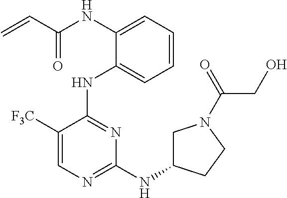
N(C1=CC=CC=C1NC1=NC(NC2CN(C(=O)CO)CC2)=NC=C1[F3C])C(C=C)=O
